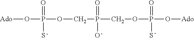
[Ado]OP(OCP(=O)(O)COP(=O)(S)O[Ado])(=O)S
